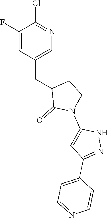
C1(F)=CC(CC2C(=O)N(C3=CC(C4=CC=NC=C4)=NN3)CC2)=CN=C1Cl
